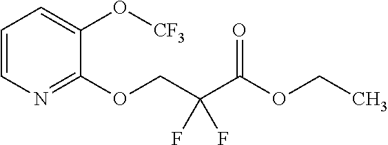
C1=CN=C(OCC(C(OCC)=O)(F)F)C(O[CF3])=C1
